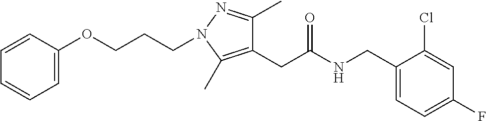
C1=C(CNC(CC2=C(C)N(CCCOC3=CC=CC=C3)N=C2C)=O)C(Cl)=CC(F)=C1
